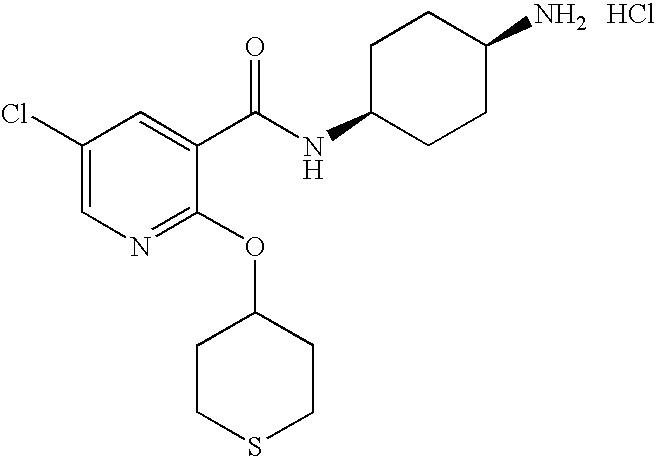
C1C(NC(C2=CC(Cl)=CN=C2OC2CCSCC2)=O)CCC(N)C1.Cl
